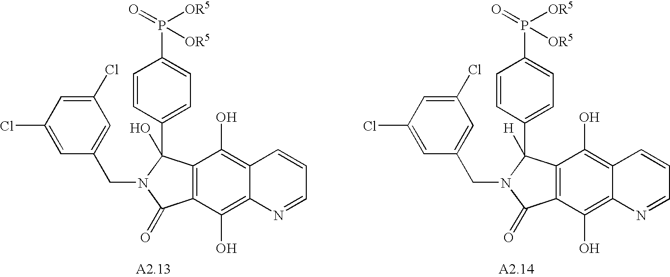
C12=C(C(=O)N(CC3=CC(Cl)=CC(Cl)=C3)C1([H])C1=CC=C(P(=O)([OR5])[OR5])C=C1)C(O)=C1C(=C2O)C=CC=N1.C12=C(C(=O)N(CC3=CC(Cl)=CC(Cl)=C3)C1(O)C1=CC=C(P(=O)([OR5])[OR5])C=C1)C(O)=C1C(=C2O)C=CC=N1
